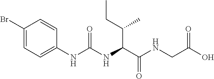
C(C(C(NC(=O)NC1=CC=C(Br)C=C1)C(NCC(O)=O)=O)C)C
